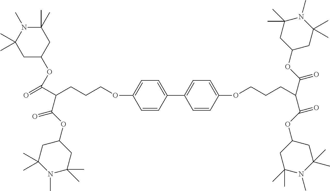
C1C(OC(=O)C(CCCOC2=CC=C(C3=CC=C(OCCCC(C(OC4CC(C)(C)N(C)C(C)(C)C4)=O)C(OC4CC(C)(C)N(C)C(C)(C)C4)=O)C=C3)C=C2)C(OC2CC(C)(C)N(C)C(C)(C)C2)=O)CC(C)(C)N(C)C1(C)C
